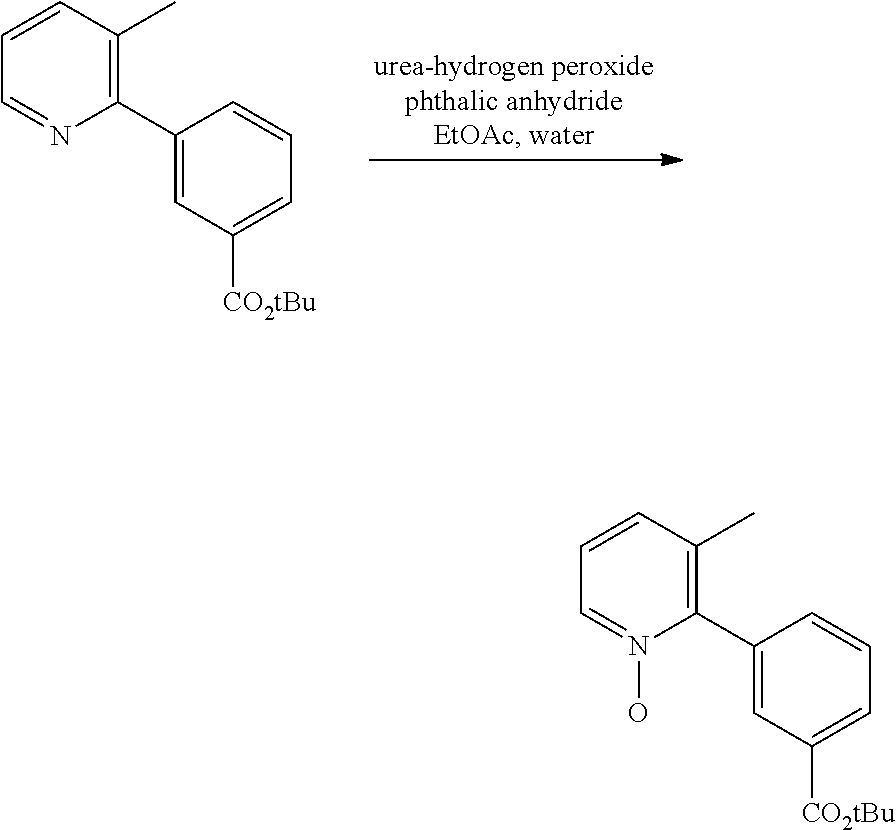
C1(C2=CC([CO2tBu])=CC=C2)=C(C)C=CC=N1.C1(C2=CC([CO2tBu])=CC=C2)=C(C)C=CC=N1O
